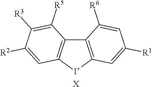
C12=C([I+]C3=C1C([R6])=CC([R1])=C3)C=C([R2])C([R3])=C2[R5].[X]
